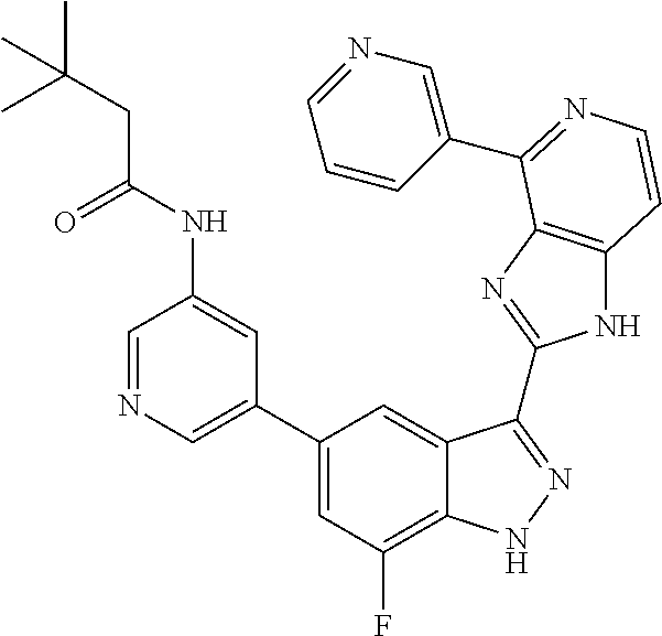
C1(C2=CN=CC(NC(CC(C)(C)C)=O)=C2)=CC(F)=C2C(=C1)C(C1=NC3=C(N1)C=CN=C3C1=CN=CC=C1)=NN2
